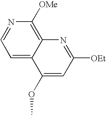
N1=CC=C2C(=C1[OMe])N=C([OEt])C=C2OC
